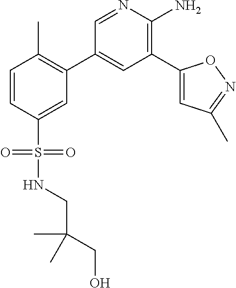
C1=NC(N)=C(C2=CC(C)=NO2)C=C1C1=C(C)C=CC(S(=O)(=O)NCC(C)(C)CO)=C1
